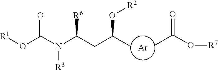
[Ar].CC(O[R7])=O.CC(CC(N(C(O[R1])=O)[R3])[R6])O[R2]
